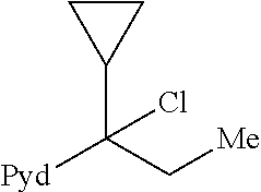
C1(C(C[Me])([Pyd])Cl)CC1
